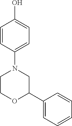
C1=CC(N2CCOC(C3=CC=CC=C3)C2)=CC=C1O
